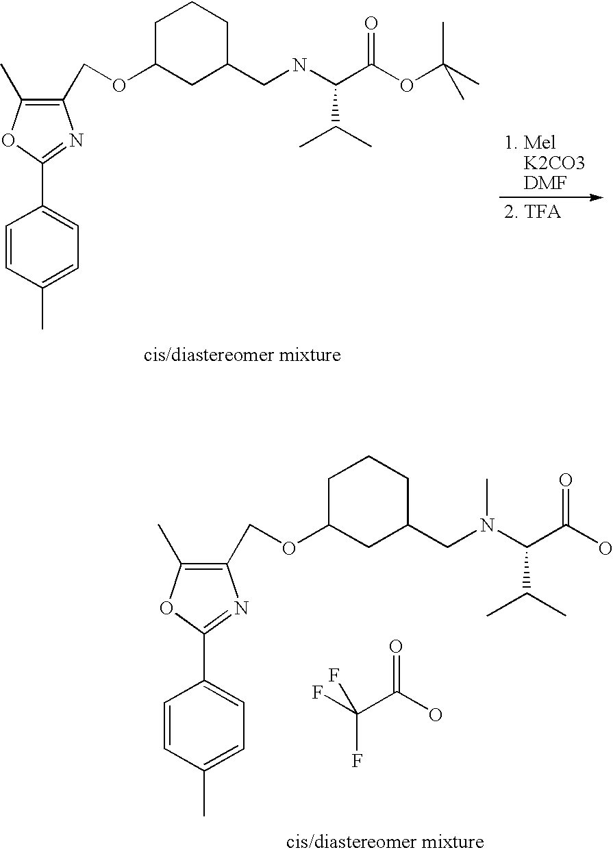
C1(COC2CC(CNC(C(OC(C)(C)C)=O)C(C)C)CCC2)=C(C)OC(C2=CC=C(C)C=C2)=N1.C1(COC2CC(CN(C(C(O)=O)C(C)C)C)CCC2)=C(C)OC(C2=CC=C(C)C=C2)=N1.FC(C(O)=O)(F)F
